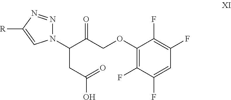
C1(OCC(C(CC(=O)O)N2N=NC([R])=C2)=O)=C(F)C(F)=CC(F)=C1F
